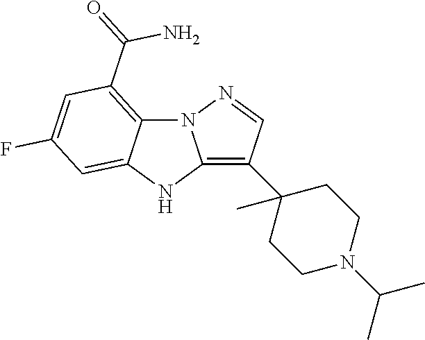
N12C3=C(C(=O)N)C=C(F)C=C3NC1=C(C1(C)CCN(C(C)C)CC1)C=N2
